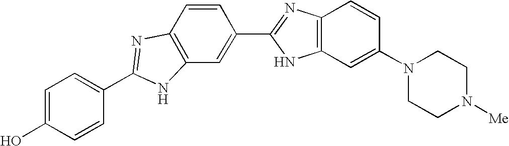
C1=C(O)C=CC(C2=NC3=C(N2)C=C(C2=NC4=C(N2)C=C(N2CCN([Me])CC2)C=C4)C=C3)=C1
